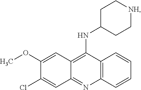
C12=C(N=C3C(=C1NC1CC[NH]CC1)C=C(OC)C(Cl)=C3)C=CC=C2
